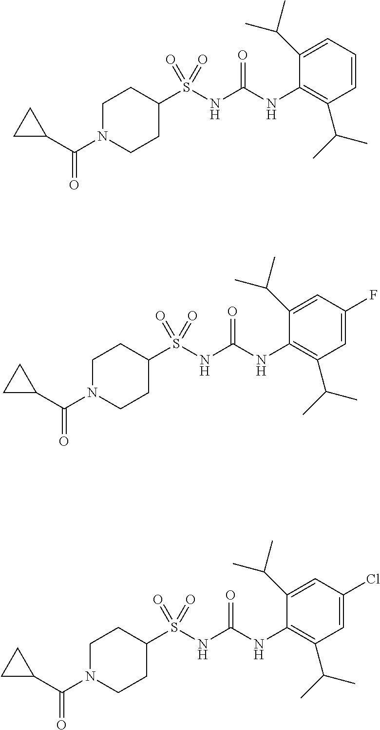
C1(S(NC(NC2=C(C(C)C)C=CC=C2C(C)C)=O)(=O)=O)CCN(C(C2CC2)=O)CC1.C1(S(NC(NC2=C(C(C)C)C=C(F)C=C2C(C)C)=O)(=O)=O)CCN(C(C2CC2)=O)CC1.C1(S(NC(NC2=C(C(C)C)C=C(Cl)C=C2C(C)C)=O)(=O)=O)CCN(C(C2CC2)=O)CC1
